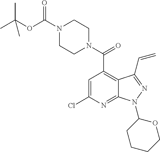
C1=C(Cl)N=C2C(=C1C(N1CCN(C(OC(C)(C)C)=O)CC1)=O)C(C=C)=NN2C1CCCCO1
